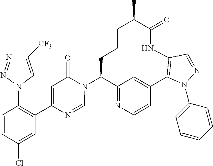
C12=NC=CC(=C1)C1=C(NC(=O)C(C)CCCC2N2C(=O)C=C(C3=C(N4C=C([CF3])N=N4)C=CC(Cl)=C3)N=C2)C=NN1C1=CC=CC=C1
